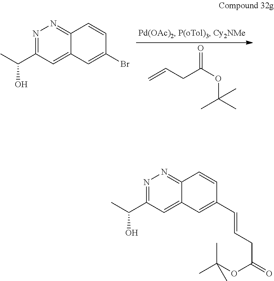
N1=C(C(C)O)C=C2C(=N1)C=CC(Br)=C2.C=CCC(OC(C)(C)C)=O.N1=C(C(C)O)C=C2C(=N1)C=CC(C=CCC(=O)OC(C)(C)C)=C2
